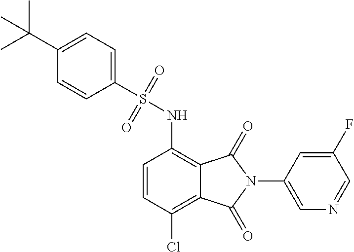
C1=CC(Cl)=C2C(=C1NS(C1=CC=C(C(C)(C)C)C=C1)(=O)=O)C(=O)N(C1=CN=CC(F)=C1)C2=O
